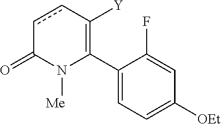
C1(C2=C([Y])ccC(=O)N2[Me])=CC=C([OEt])C=C1F
